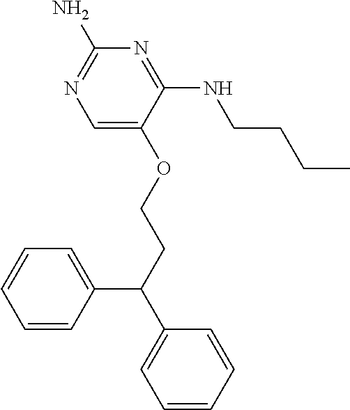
C1=C(OCCC(C2=CC=CC=C2)C2=CC=CC=C2)C(NCCCC)=NC(N)=N1
